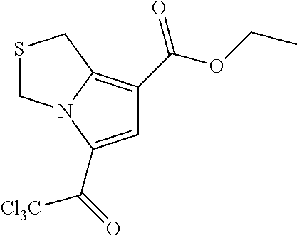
C1=C(C(=O)[Cl3C])N2C(=C1C(OCC)=O)CSC2
